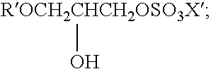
[ROCH2CHCH2OSO3X]O
